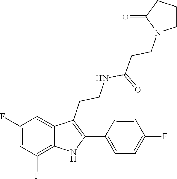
C1CN(CCC(=O)NCCC2=C(C3=CC=C(F)C=C3)NC3=C(F)C=C(F)C=C32)C(=O)C1
